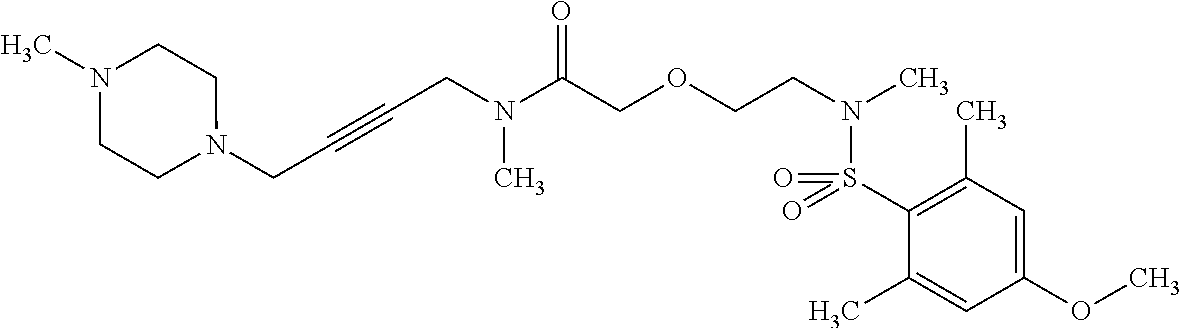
C1(S(N(CCOCC(N(C)CC#CCN2CCN(C)CC2)=O)C)(=O)=O)=C(C)C=C(OC)C=C1C
